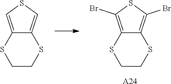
C12=C(Br)SC(Br)=C1SCCS2.[A24].C12=CSC=C1SCCS2
